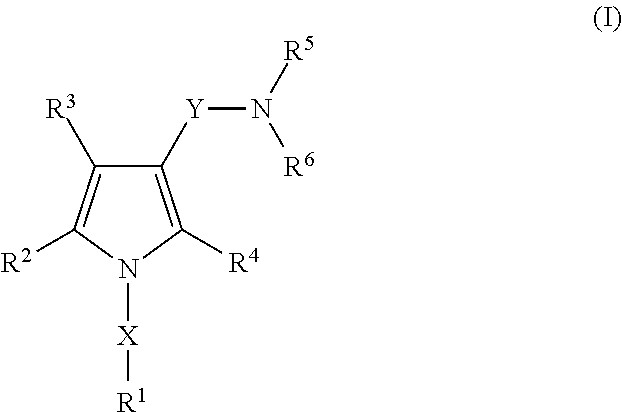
C1([Y]N([R5])[R6])=C([R4])N([X][R1])C([R2])=C1[R3]
